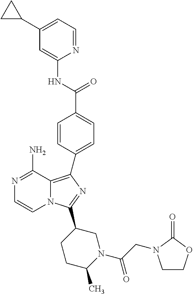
N1=C(N)C2=C(C3=CC=C(C(=O)NC4=CC(C5CC5)=CC=N4)C=C3)N=C(C3CCC(C)N(C(=O)CN4CCOC4=O)C3)N2C=C1
